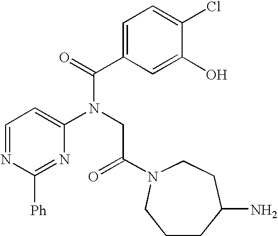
C1=NC([Ph])=NC(N(CC(=O)N2CCC(N)CCC2)C(C2=CC=C(Cl)C(O)=C2)=O)=C1
